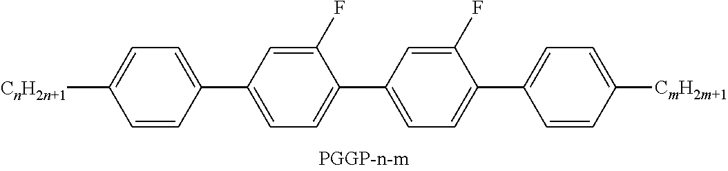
C1([CnH2n+1])=CC=C(C2=CC=C(C3=CC=C(C4=CC=C([CmH2m+1])C=C4)C(F)=C3)C(F)=C2)C=C1
